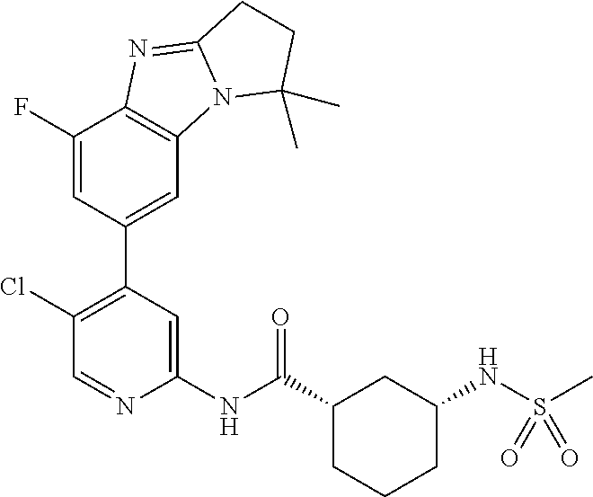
C1(Cl)=C(C2=CC3=C(C(F)=C2)N=C2N3C(C)(C)CC2)C=C(NC(C2CC(NS(C)(=O)=O)CCC2)=O)N=C1
